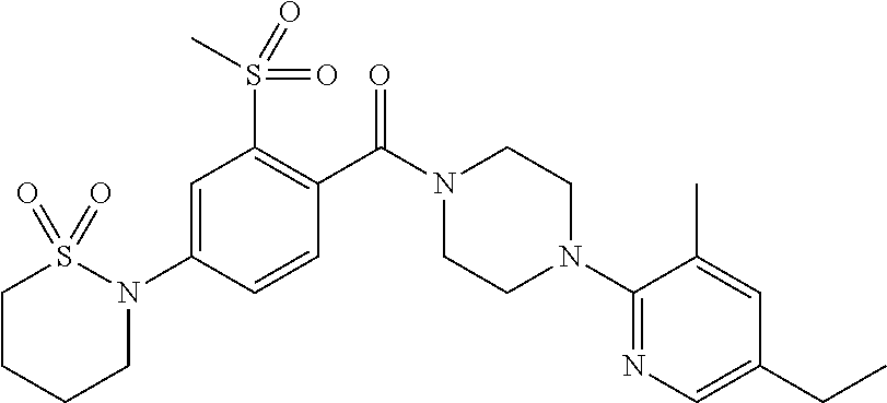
C1=C(N2CCCCS2(=O)=O)C=CC(C(N2CCN(C3=NC=C(CC)C=C3C)CC2)=O)=C1S(C)(=O)=O
